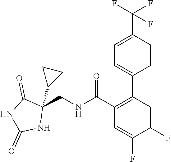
C1(CNC(C2=C(C3=CC=C(C(F)(F)F)C=C3)C=C(F)C(F)=C2)=O)(C2CC2)C(=O)NC(=O)N1
